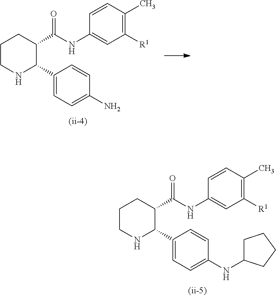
C1=C(C2C(C(NC3=CC([R1])=C(C)C=C3)=O)CCCN2)C=CC(N)=C1.C1=C(C2C(C(NC3=CC([R1])=C(C)C=C3)=O)CCCN2)C=CC(NC2CCCC2)=C1
